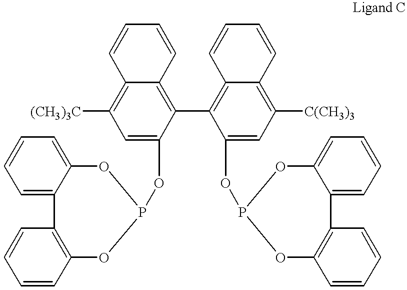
C1=C(OP2OC3=CC=CC=C3C3=C(C=CC=C3)O2)C(C2=C3C(=C([C(CH3)3])C=C2OP2OC4=CC=CC=C4C4=C(C=CC=C4)O2)C=CC=C3)=C2C(=C1[(CH3)3C])C=CC=C2
